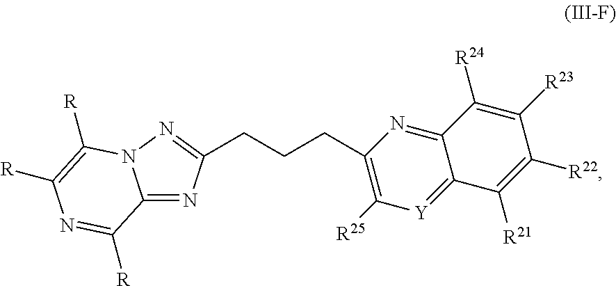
C12=NC(CCCC3=C([R25])[Y]=C4C(=N3)C([R24])=C([R23])C([R22])=C4[R21])=NN1C([R])=C([R])N=C2[R]
